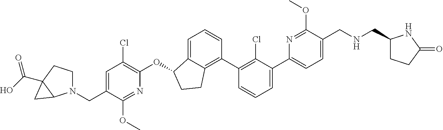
O(C1C2=CC=CC(C3=C(Cl)C(C4=CC=C(CNCC5CCC(=O)N5)C(OC)=N4)=CC=C3)=C2CC1)C1=C(Cl)C=C(CN2CCC3(C(=O)O)C2C3)C(OC)=N1
